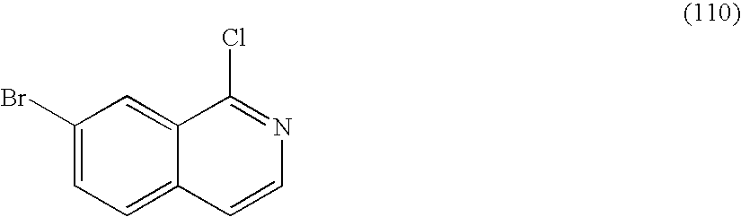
C1(Br)=CC=C2C(=C1)C(Cl)=NC=C2
